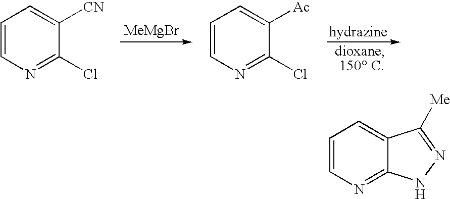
C1=CN=C(Cl)C([CN])=C1.[MeMgBr].C1=CN=C(Cl)C([Ac])=C1.C1=CN=C2C(=C1)C([Me])=NN2
